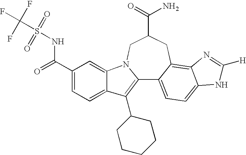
C12=C(C3CCCCC3)C3=CC=C(C(=O)NS(C(F)(F)F)(=O)=O)C=C3N1CC(C(=O)N)CC1=C3C(=CC=C21)NC([H])=N3
